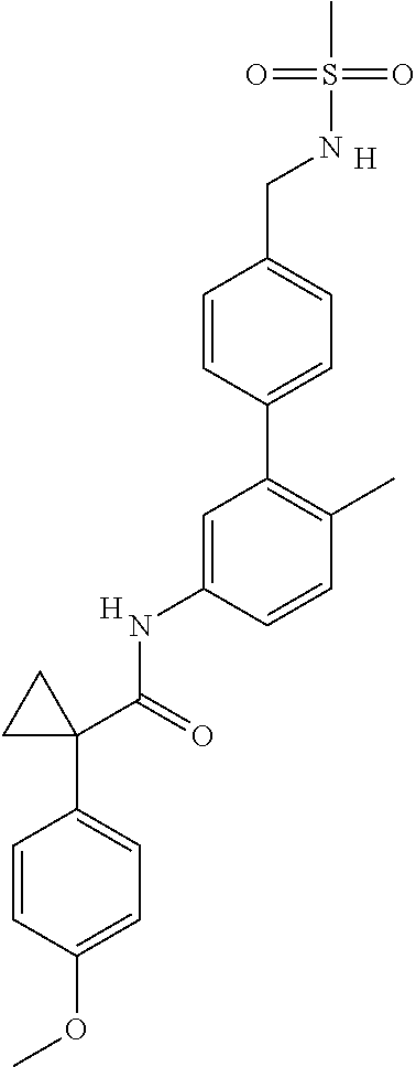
C1=CC(C2=C(C)C=CC(NC(C3(C4=CC=C(OC)C=C4)CC3)=O)=C2)=CC=C1CNS(=O)(=O)C.[H].[H]
